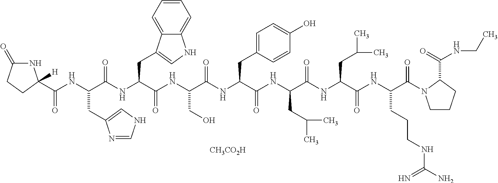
N1C(=O)CCC1(C(NC(C(NC(C(NC(CO)C(NC(C(=O)NC(C(NC(C(=O)NC(CCCNC(=N)N)C(=O)N1CCCC1C(NCC)=O)CC(C)C)=O)CC(C)C)CC1=CC=C(O)C=C1)=O)=O)CC1=CNC2=CC=CC=C21)=O)CC1=CNC=N1)=O)[H].[CH3CO2H]
